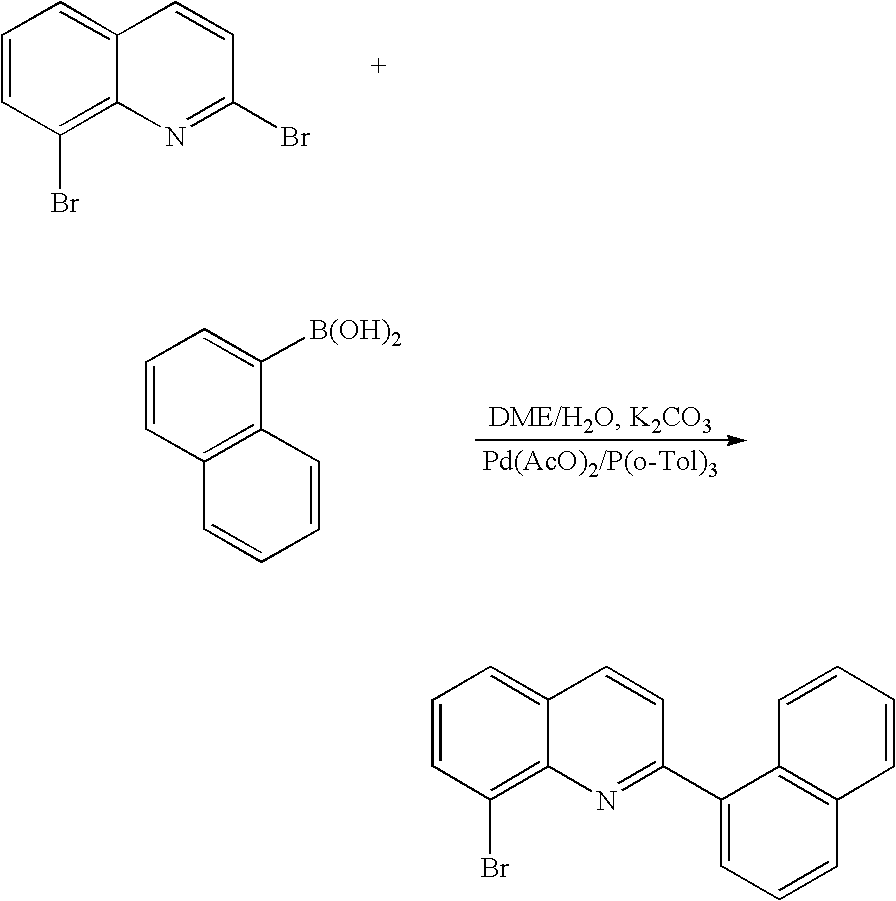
C1=CC2=C(C([B(OH)2])=C1)C=CC=C2.C1=CC(Br)=C2C(=C1)C=CC(Br)=N2.C1=CC(Br)=C2C(=C1)C=CC(C1=CC=CC3=C1C=CC=C3)=N2
